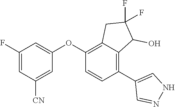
C1(F)=CC([CN])=CC(OC2=C3C(=C(C4=CNN=C4)C=C2)C(O)C(F)(F)C3)=C1
